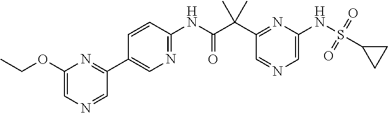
C1(C(C(NC2=NC=C(C3=NC(OCC)=CN=C3)C=C2)=O)(C)C)=NC(NS(=O)(=O)C2CC2)=CN=C1
